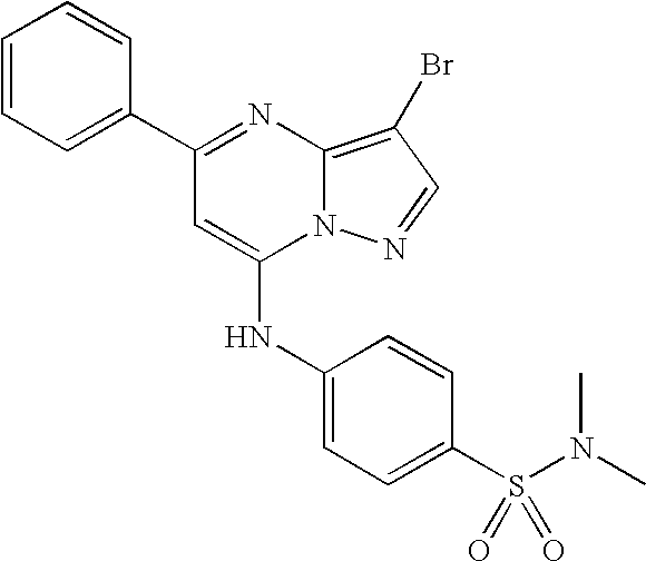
C1=C(C2=NC3=C(Br)C=NN3C(NC3=CC=C(S(N(C)C)(=O)=O)C=C3)=C2)C=CC=C1
